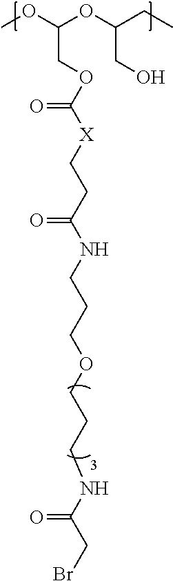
COC(OC(CC)CO)COC([X]CCC(NCCCOCCCNC(CBr)=O)=O)=O
